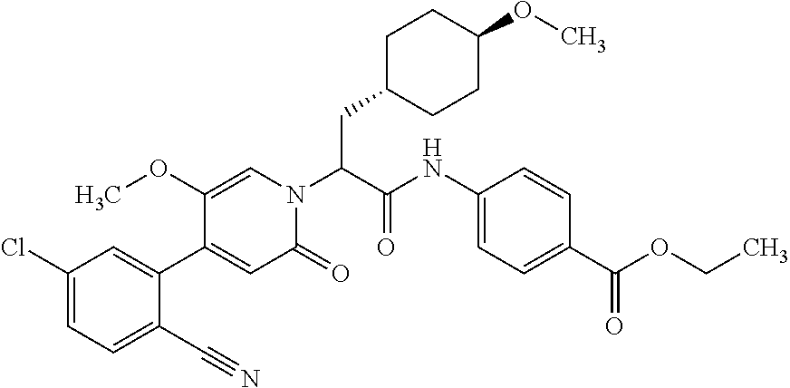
C1C(CC(N2C=C(OC)C(C3=CC(Cl)=CC=C3C#N)=CC2=O)C(NC2=CC=C(C(OCC)=O)C=C2)=O)CCC(OC)C1
